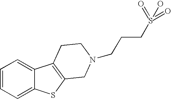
C1=CC=C2C(=C1)C1=C(S2)CN(CCCS(O)(=O)=O)CC1
